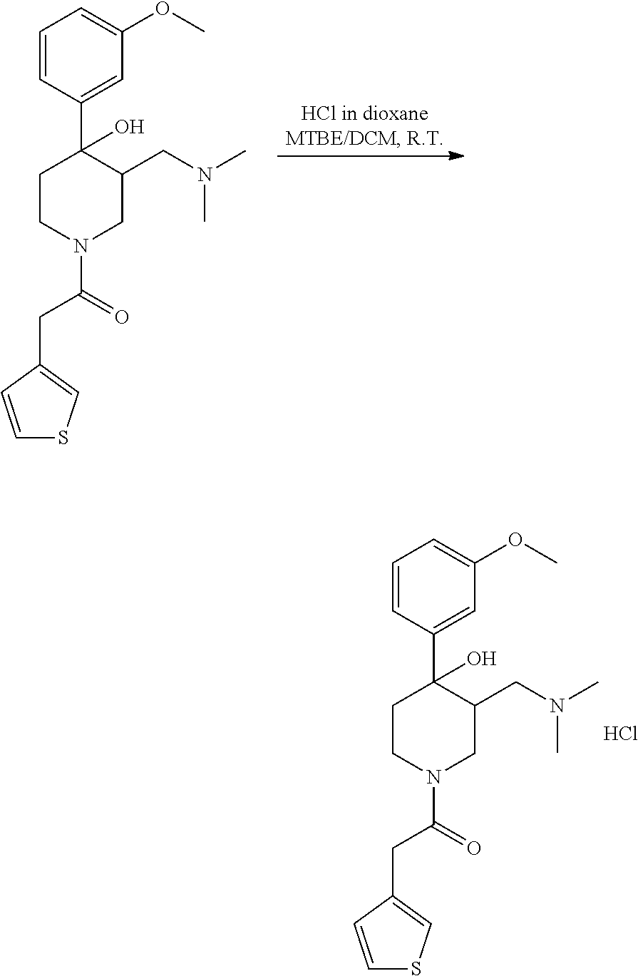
C1CN(C(=O)CC2=CSC=C2)CC(CN(C)C)C1(C1=CC(OC)=CC=C1)O.C1CN(C(=O)CC2=CSC=C2)CC(CN(C)C)C1(C1=CC(OC)=CC=C1)O.Cl
